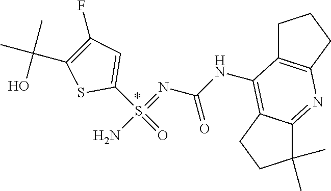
C1(S(=O)(=NC(NC2=C3C(=NC4=C2CCC4)C(C)(C)CC3)=O)N)=CC(F)=C(C(C)(C)O)S1
